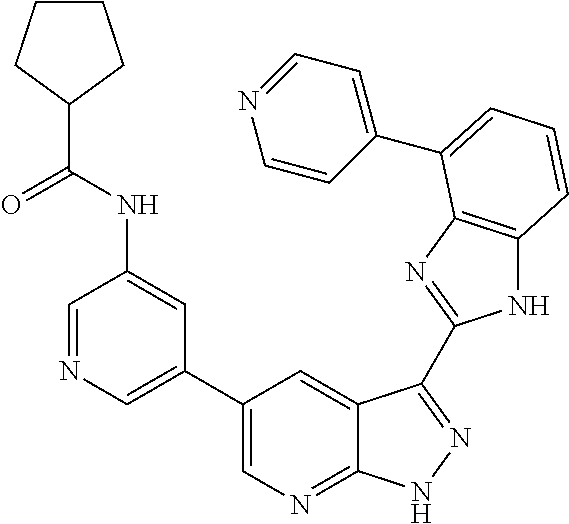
C1(C2=CN=C3C(=C2)C(C2=NC4=C(N2)C=CC=C4C2=CC=NC=C2)=NN3)=CN=CC(NC(C2CCCC2)=O)=C1
